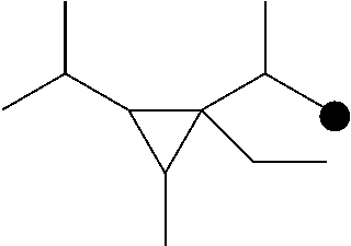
C1(C(C)C)(CC)C(C(C)C)C1C
